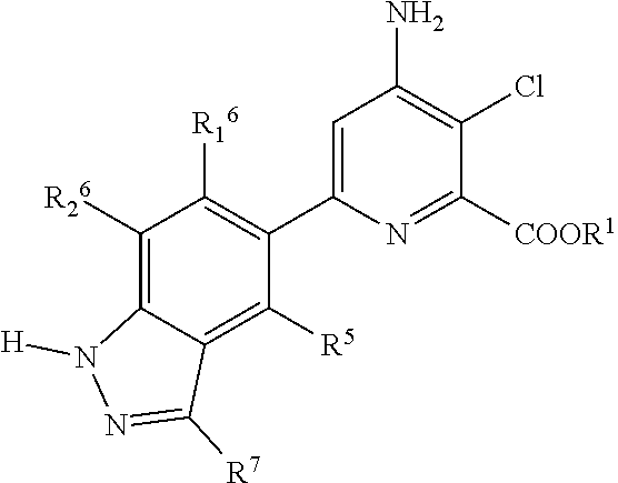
C1=C(C2=C([R16])C([R26])=C3C(=C2[R5])C([R7])=NN3[H])N=C([COOR1])C(Cl)=C1N
